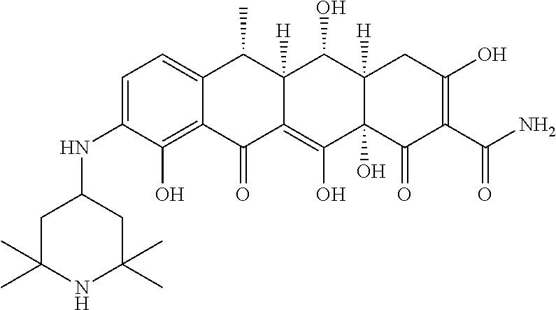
C1=C(NC2CC(C)(C)NC(C)(C)C2)C(O)=C2C(=C1)C(C)C1([H])C(=C(O)C3(O)C([H])(C1O)CC(O)=C(C(N)=O)C3=O)C2=O
